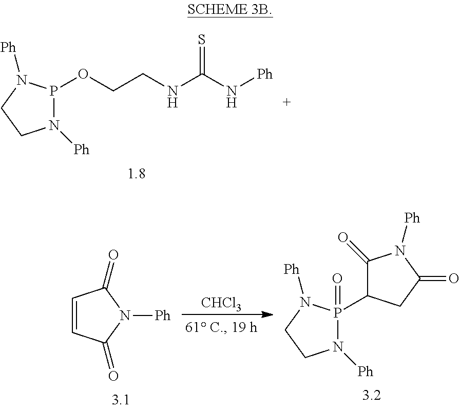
P1(OCCNC(=S)N[Ph])N([Ph])CCN1[Ph].P1(=O)(C2C(=O)N([Ph])C(=O)C2)N([Ph])CCN1[Ph].C1=CC(=O)N([Ph])C1=O.[CHCl3]
